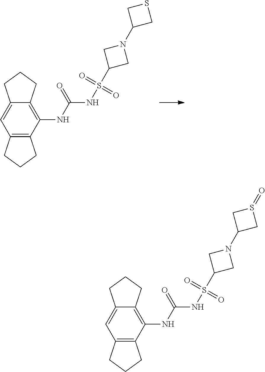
C12=C(NC(=O)NS(C3CN(C4CSC4)C3)(=O)=O)C3=C(C=C1CCC2)CCC3.C12=C(NC(=O)NS(C3CN(C4CS(=O)C4)C3)(=O)=O)C3=C(C=C1CCC2)CCC3
